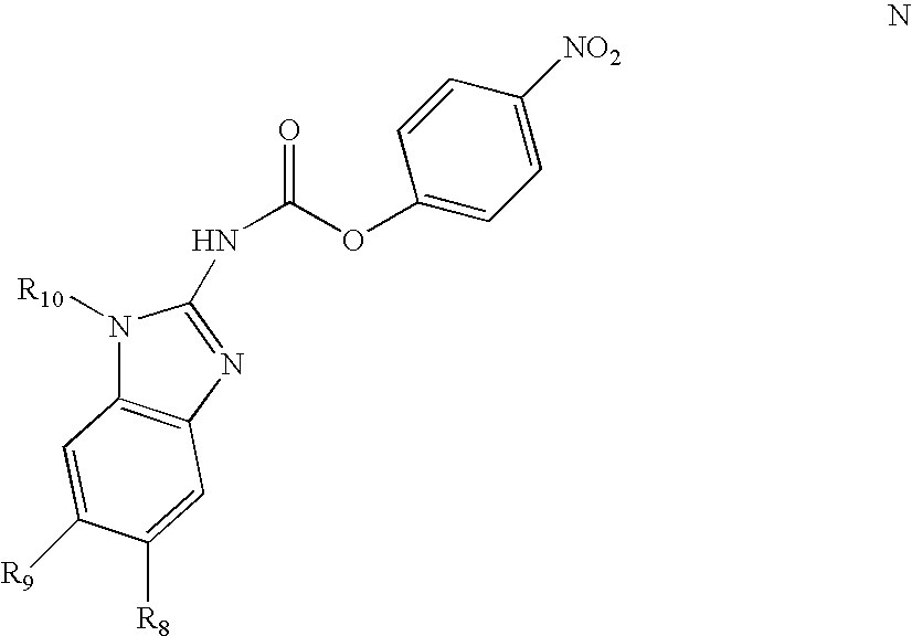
C12=C(N=C(NC(=O)OC3=CC=C([NO2])C=C3)N1[R10])C=C([R8])C([R9])=C2
